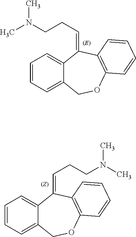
C(CCN(C)C)=C1C2=CC=CC=C2COC2=C1C=CC=C2.C(=C1C2=CC=CC=C2COC2=C1C=CC=C2)CCN(C)C
